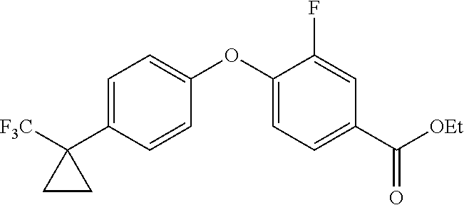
C1=C(C2([F3C])CC2)C=CC(OC2=CC=C(C([OEt])=O)C=C2F)=C1
